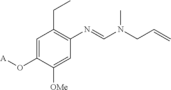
C1=C(O[A])C([OMe])=CC(N=CN(CC=C)C)=C1CC
